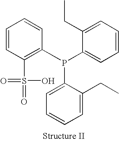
C1(S(=O)(=O)O)=C(P(C2=CC=CC=C2CC)C2=CC=CC=C2CC)C=CC=C1
